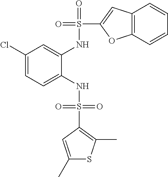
C1(Cl)=CC=C(NS(=O)(=O)C2=C(C)SC(C)=C2)C(NS(=O)(C2=CC3=C(O2)C=CC=C3)=O)=C1
